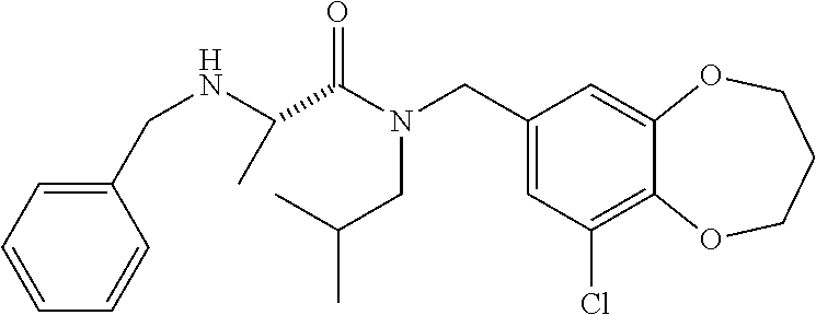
C1(CN(CC(C)C)C(=O)C(C)NCC2=CC=CC=C2)=CC(Cl)=C2C(=C1)OCCCO2
